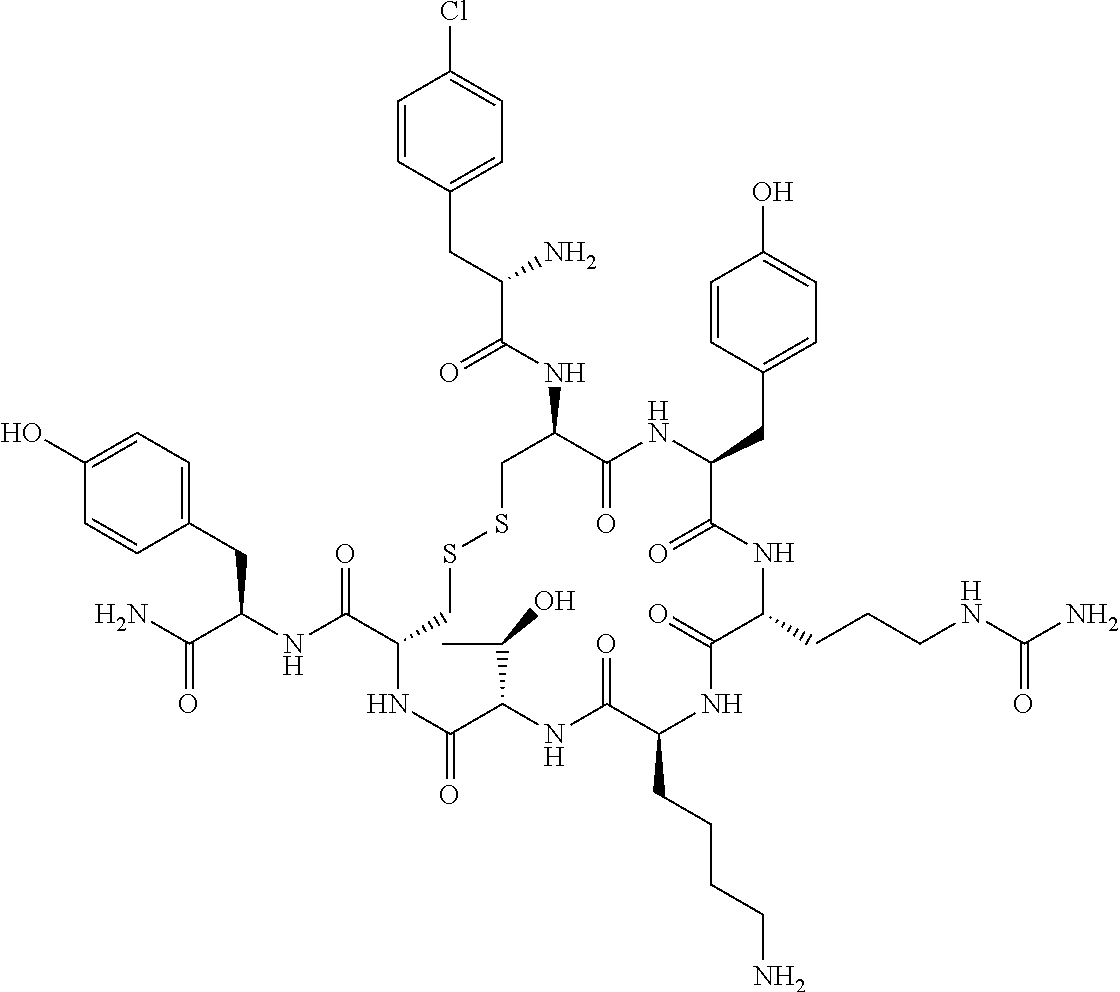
NC(C(NC(C1CSSCC(NC(C(N)CC2=CC=C(Cl)C=C2)=O)C(=O)NC(CC2=CC=C(O)C=C2)C(=O)NC(CCCNC(N)=O)C(=O)NC(CCCCN)C(=O)NC(C(C)O)C(=O)N1)=O)CC1=CC=C(O)C=C1)=O
